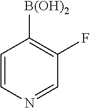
C1=CN=CC(F)=C1[B(OH)2]
